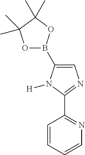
C1(C2=NC=C(B3OC(C)(C)C(C)(C)O3)N2[H])=NC=CC=C1
